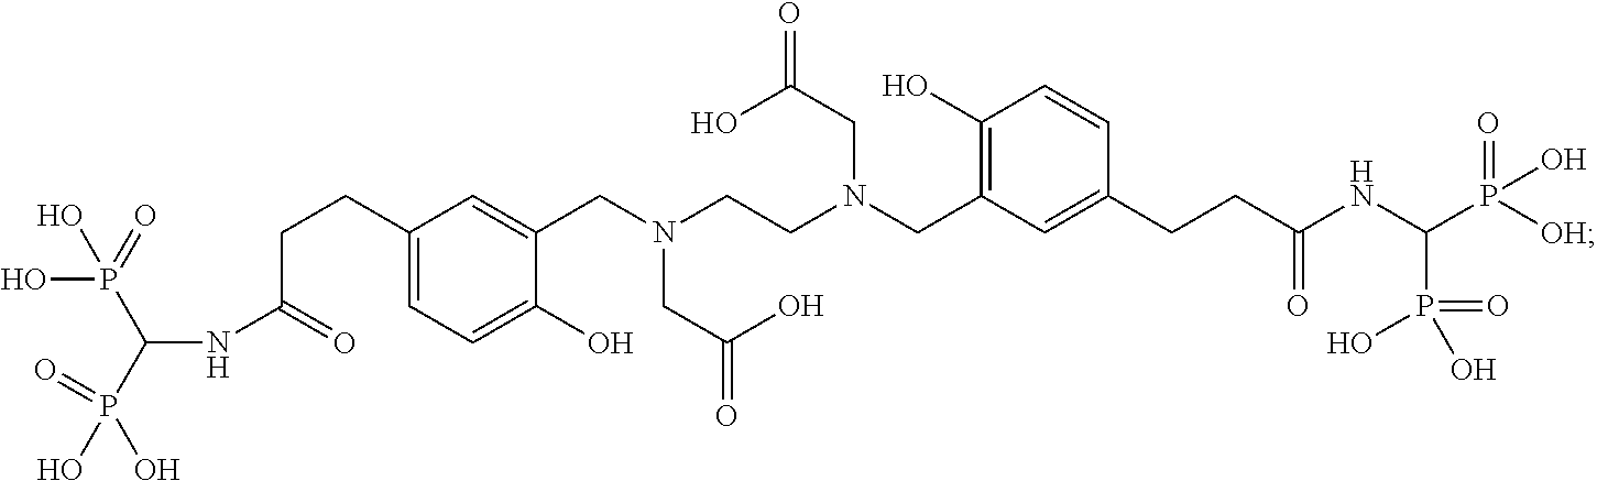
C1(CCC(NC(P(O)(O)=O)P(O)(=O)O)=O)=CC=C(O)C(CN(CCN(CC2=C(O)C=CC(CCC(NC(P([OH])(=O)O)P(=O)(O)O)=O)=C2)CC(O)=O)CC(O)=O)=C1
